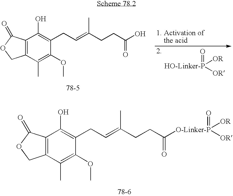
C12=C(C(C)=C(OC)C(CC=C(CCC([O-Linker-P](=O)([OR])[OR])=O)C)=C1O)COC2=O.O=[HO-Linker-P]([OR])[OR].C12=C(C(C)=C(OC)C(CC=C(CCC(O)=O)C)=C1O)COC2=O
